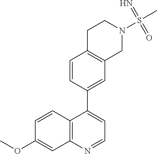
C12=C(N=CC=C1C1=CC3=C(C=C1)CCN(S(C)(=N)=O)C3)C=C(OC)C=C2
